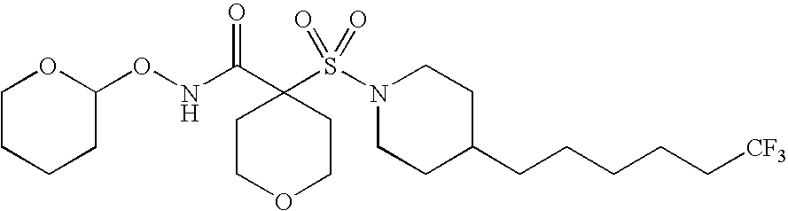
C1CCCC(ONC(C2(S(N3CCC(CCCCC[CF3])CC3)(=O)=O)CCOCC2)=O)O1
